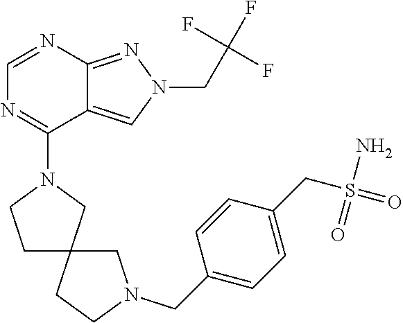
C1=NC2=NN(CC(F)(F)F)C=C2C(N2CCC3(C2)CCN(CC2=CC=C(CS(=O)(=O)N)C=C2)C3)=N1
